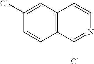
C1(Cl)=CC2=C(C=C1)C(Cl)=NC=C2
